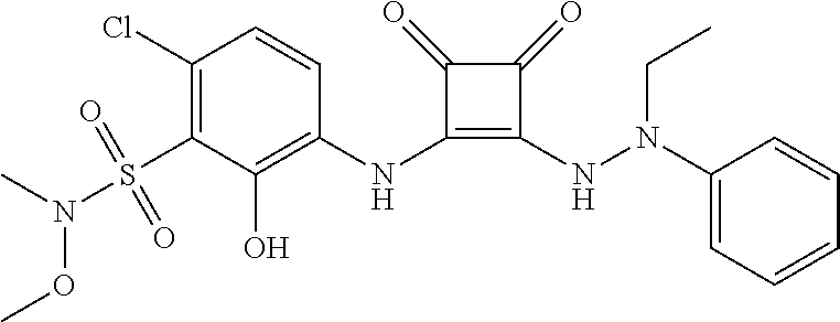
C1(Cl)=C(S(N(C)OC)(=O)=O)C(O)=C(NC2=C(NN(C3=CC=CC=C3)CC)C(=O)C2=O)C=C1
